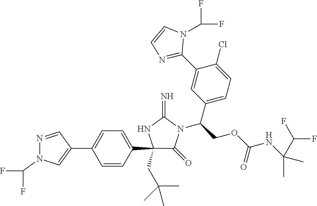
C1(C2=CC=C(C3=CN(C(F)F)N=C3)C=C2)(CC(C)(C)C)C(=O)N(C(COC(NC(C)(C(F)F)C)=O)C2=CC=C(Cl)C(C3=NC=CN3C(F)F)=C2)C(=N)N1
